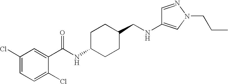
C1(Cl)=CC=C(Cl)C(C(NC2CCC(CNC3=CN(CCC)N=C3)CC2)=O)=C1
